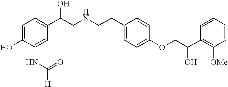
C1=C(O)C(NC([H])=O)=CC(C(CNCCC2=CC=C(OCC(C3=C([OMe])C=CC=C3)O)C=C2)O)=C1
